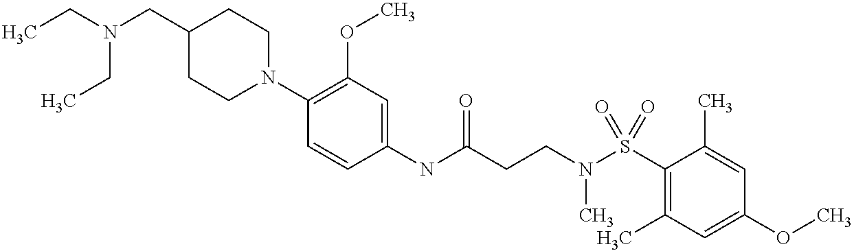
C1(NC(CCN(S(C2=C(C)C=C(OC)C=C2C)(=O)=O)C)=O)=CC(OC)=C(N2CCC(CN(CC)CC)CC2)C=C1
